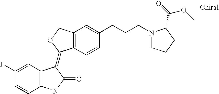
C12=C(C=CC(CCCN3CCCC3C(OC)=O)=C1)C(=C1C3=C(C=CC(F)=C3)NC1=O)OC2
